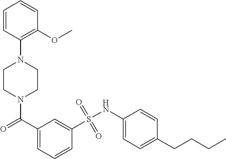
N1(C(C2=CC=CC(S(NC3=CC=C(CCCC)C=C3)(=O)=O)=C2)=O)CCN(C2=C(OC)C=CC=C2)CC1
